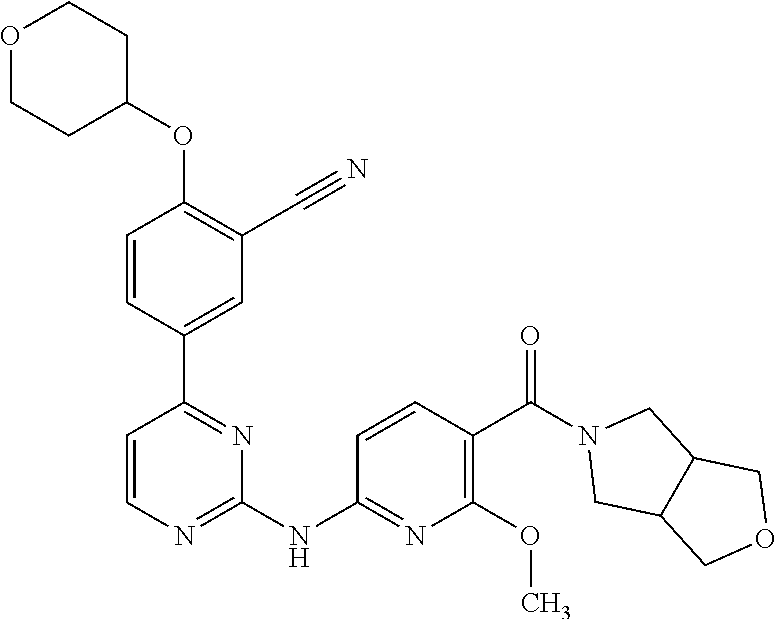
O(C1=C(C#N)C=C(C2=NC(NC3=NC(OC)=C(C(N4CC5C(C4)COC5)=O)C=C3)=NC=C2)C=C1)C1CCOCC1
